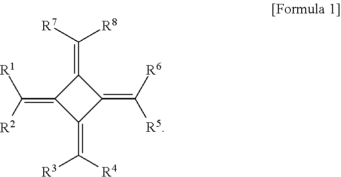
C1(=C([R7])[R8])C(=C([R2])[R1])C(=C([R4])[R3])C1=C([R6])[R5]
